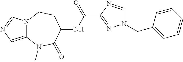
N12C(=CN=C1)N(C)C(=O)C(NC(C1=NN(CC3=CC=CC=C3)C=N1)=O)CC2
